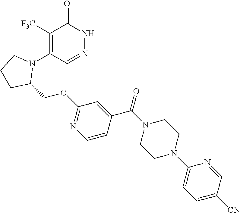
C1([F3C])=C(N2CCCC2COC2=NC=CC(C(N3CCN(C4=CC=C([CN])C=N4)CC3)=O)=C2)C=NNC1=O
